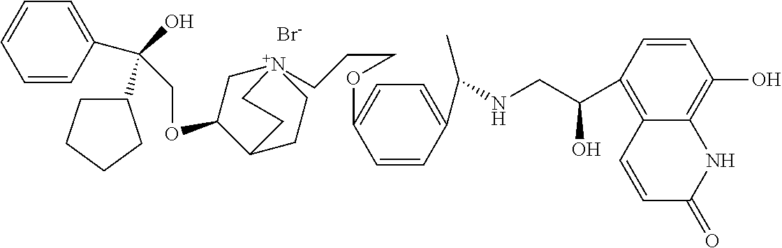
[Br-].C(OC1C[N+]2(CCCOC3=CC=C(C(NCC(C4=C5C(=C(O)C=C4)NC(=O)C=C5)O)C)C=C3)CCC1CC2)C(O)(C1CCCC1)C1=CC=CC=C1
